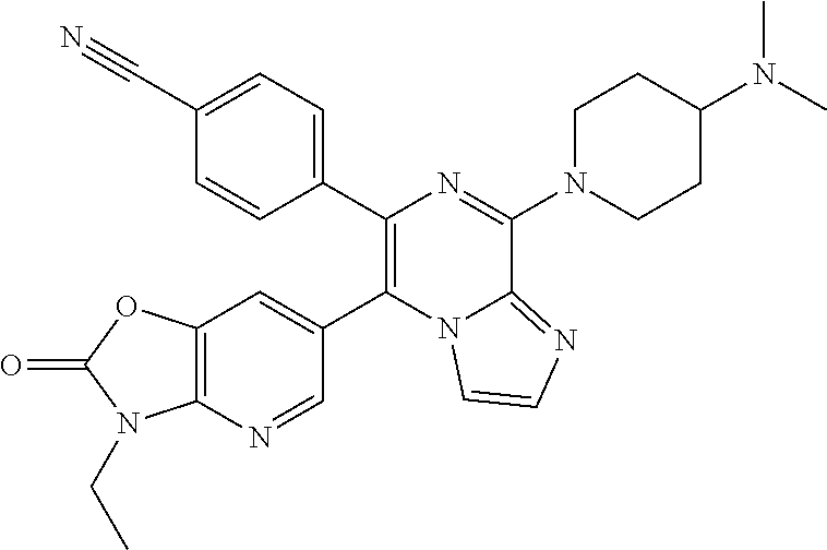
C1(C#N)=CC=C(C2=C(C3=CC4=C(N=C3)N(CC)C(=O)O4)N3C(=NC=C3)C(N3CCC(N(C)C)CC3)=N2)C=C1
